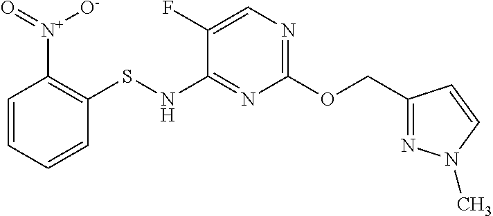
C1(OCC2=NN(C)C=C2)=NC=C(F)C(NSC2=C([N+](=O)[O-])C=CC=C2)=N1
